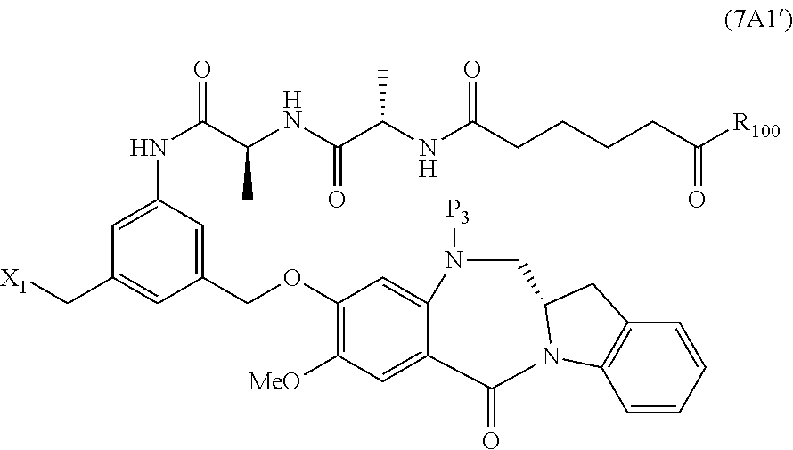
C1(COC2=C([MeO])C=C3C(=C2)N([P3])CC2CC4=C(C=CC=C4)N2C3=O)=CC(NC(C(NC(C(NC(CCCCC([R100])=O)=O)C)=O)C)=O)=CC(C[X1])=C1
